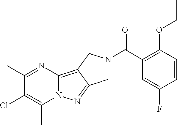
C1(C)=NC2=C3C(=NN2C(C)=C1Cl)CN(C(C1=C(OCC)C=CC(F)=C1)=O)C3
